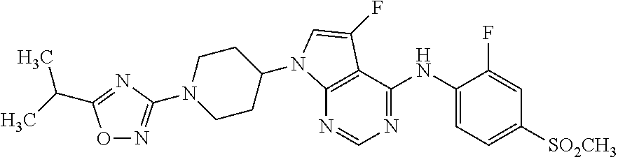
N1=CN=C(NC2=CC=C([SO2CH3])C=C2F)C2=C1N(C1CCN(C3=NOC(C(C)C)=N3)CC1)C=C2F
